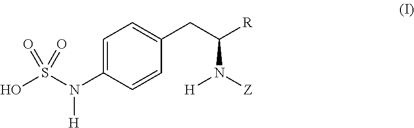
OS(N(C1=CC=C(CC([R])N([Z])[H])C=C1)[H])(=O)=O
